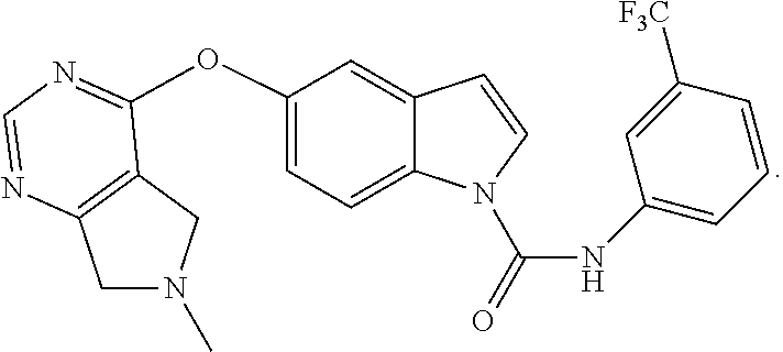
C12=C(N=CN=C1OC1=CC=C3C(=C1)C=CN3C(=O)NC1=CC=CC([F3C])=C1)CN(C)C2
